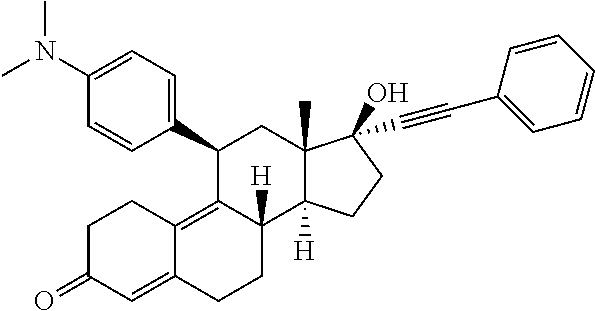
N(C1=CC=C(C2C3=C4C(=CC(=O)CC4)CCC3([H])C3([H])C(C)(C2)C(O)(C#CC2=CC=CC=C2)CC3)C=C1)(C)C
